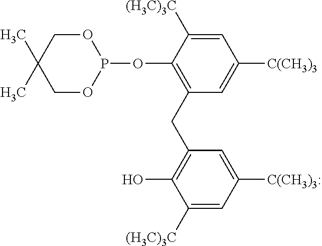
O1CC(C)(C)COP1OC1=C(CC2=C(O)C([(H3C)3C])=CC([C(CH3)3:])=C2)C=C([C(CH3)3])C=C1[(H3C)3C]
